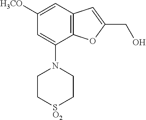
C12=C(C=C([H3CO])C=C1N1CC[SO2]CC1)C=C(CO)O2
